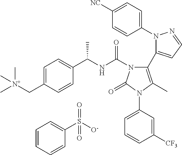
C1(N2N=CC=C2C2=C(C)N(C3=CC=CC([CF3])=C3)C(=O)N2C(NC(C)C2=CC=C(C[N+](C)(C)C)C=C2)=O)=CC=C([NC])C=C1.C1=CC=CC(S([O-])(=O)=O)=C1
